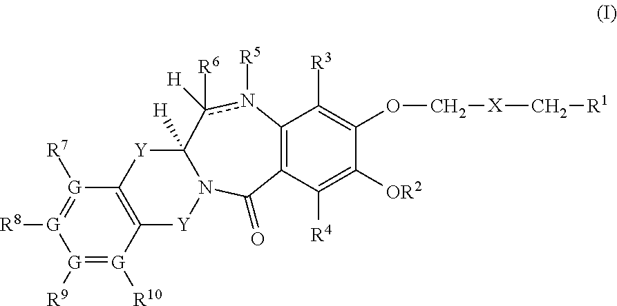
C(OC1=C([R3])C2=C(C([R4])=C1[OR2])C(=O)N1[Y]C3=C([G]([R7])=[G]([R8])[G]([R9])=[G]3[R10])[Y]C1([H])c([H])([R6])n2[R5])[X]C[R1]
